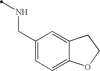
C1(CNC)=CC=C2C(=C1)CCO2
